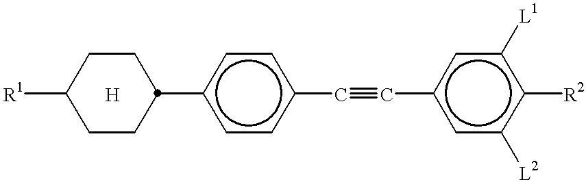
c1cc(C#Cc2cc([L2])c([R2])c([L1])c2)ccc1C1CCC([R1])CC1.[H]
